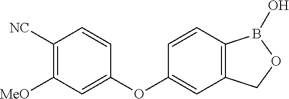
C1([NC])=C([MeO])C=C(OC2=CC3=C(C=C2)B(O)OC3)C=C1
